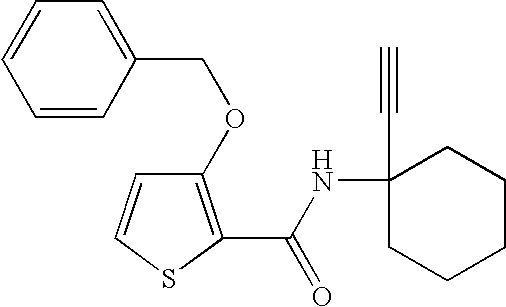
C1(COC2=C(C(=O)NC3(C#C)CCCCC3)SC=C2)=CC=CC=C1
